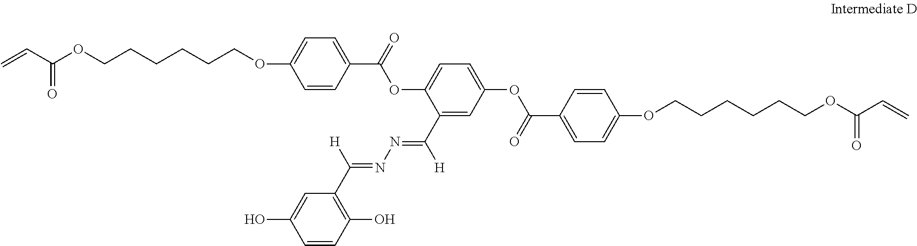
C1=CC(C(=O)OC2=CC=C(OC(C3=CC=C(OCCCCCCOC(C=C)=O)C=C3)=O)C=C2C(=NN=C([H])C2=C(O)C=CC(O)=C2)[H])=CC=C1OCCCCCCOC(C=C)=O
